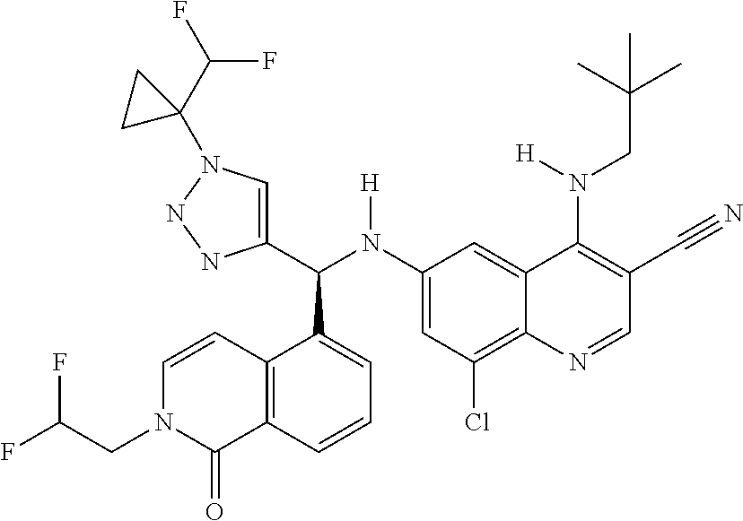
C1(N(C(C2=CN(C3(C(F)F)CC3)NN2)C2=CC=CC3=C2C=CN(CC(F)F)C3=O)[H])=CC(Cl)=C2C(=C1)C(N(CC(C)(C)C)[H])=C(C#N)C=N2
